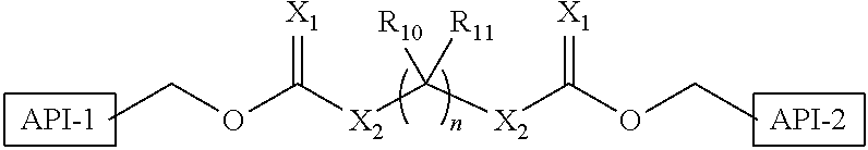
[X2](C(OCC)=[X1])C([X2]C(OCC)=[X1])([R10])[R11]
